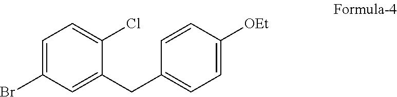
C1=C(Br)C=C(CC2=CC=C([OEt])C=C2)C(Cl)=C1
